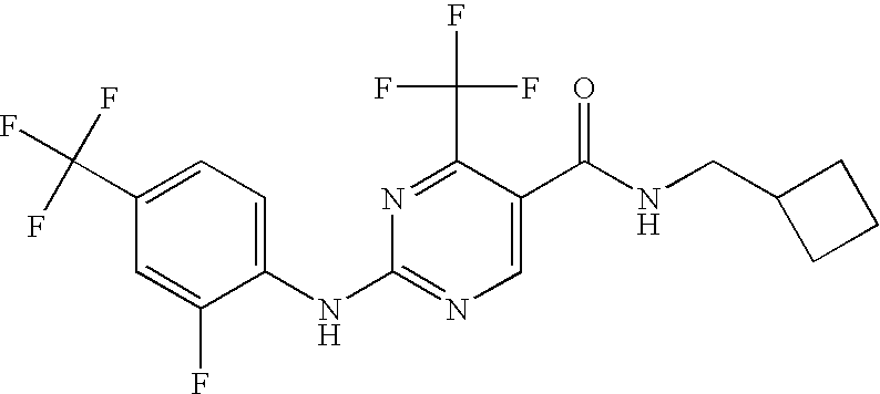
C1(NC2=NC=C(C(NCC3CCC3)=O)C(C(F)(F)F)=N2)=CC=C(C(F)(F)F)C=C1F
